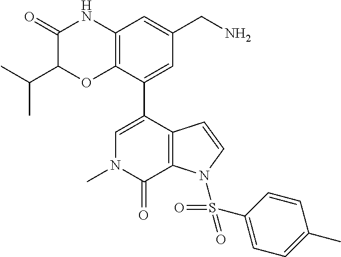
C1(=O)C(C(C)C)OC2=C(N1)C=C(CN)C=C2C1=CN(C)C(=O)C2=C1C=CN2S(=O)(=O)C1=CC=C(C)C=C1
